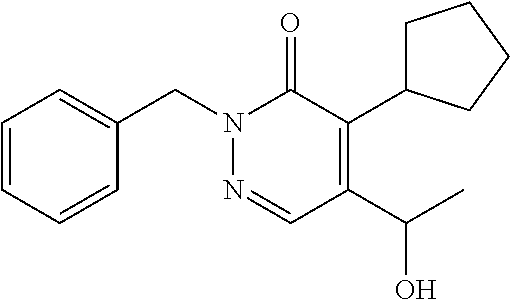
N1(CC2=CC=CC=C2)N=CC(C(C)O)=C(C2CCCC2)C1=O
